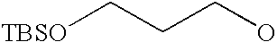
[TBSO]CCCO
